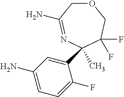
C1(C2(C)N=C(N)COCC2(F)F)=CC(N)=CC=C1F
